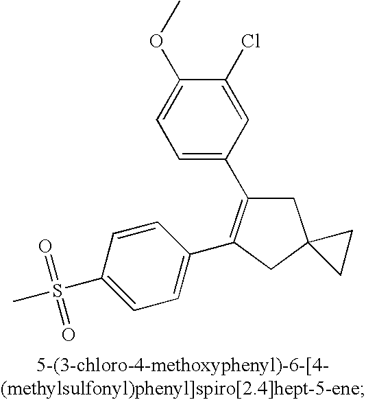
C1=C(C2=C(C3=CC=C(S(C)(=O)=O)C=C3)CC3(C2)CC3)C=C(Cl)C(OC)=C1
